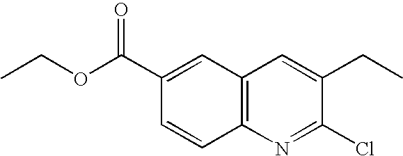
CCOC(C1=CC2=C(C=C1)N=C(Cl)C(CC)=C2)=O
